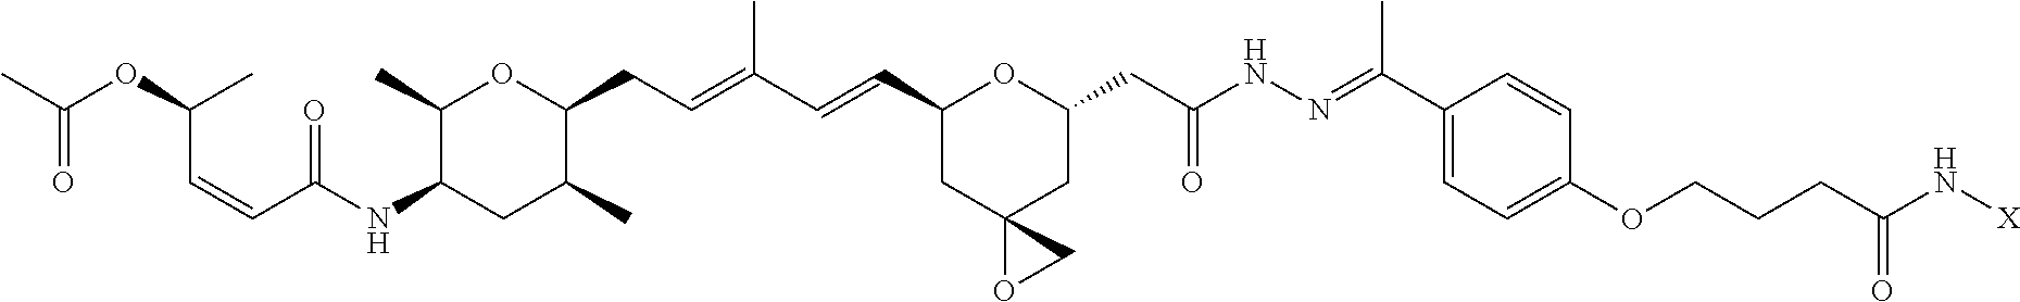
C1(C)C(NC(C=CC(OC(C)=O)C)=O)CC(C)C(CC=C(C=CC2CC3(CC(CC(NN=C(C4=CC=C(OCCCC(N[X])=O)C=C4)C)=O)O2)OC3)C)O1
